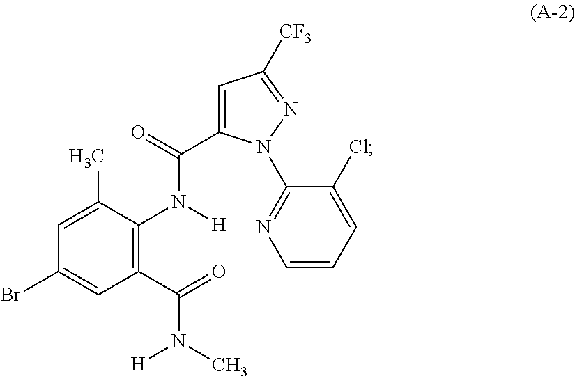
C1(C(=O)N(C)[H])=C(N([H])C(=O)C2=CC([CF3])=NN2C2=NC=CC=C2Cl)C(C)=CC(Br)=C1
